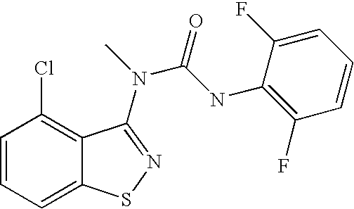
C1=CC=C2C(=C1Cl)C(N(C)C(NC1=C(F)C=CC=C1F)=O)=NS2
